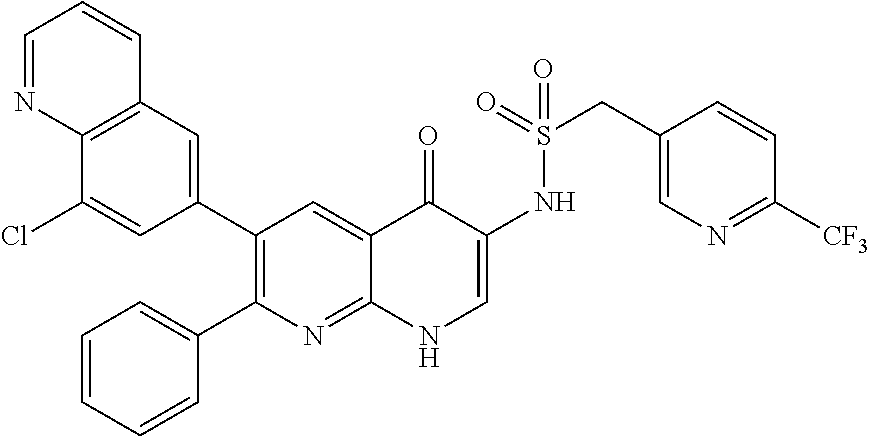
C12=C(C=C(C3=C(C4=CC=CC=C4)N=C4C(=C3)C(=O)C(NS(CC3=CN=C([CF3])C=C3)(=O)=O)=CN4)C=C1Cl)C=CC=N2
